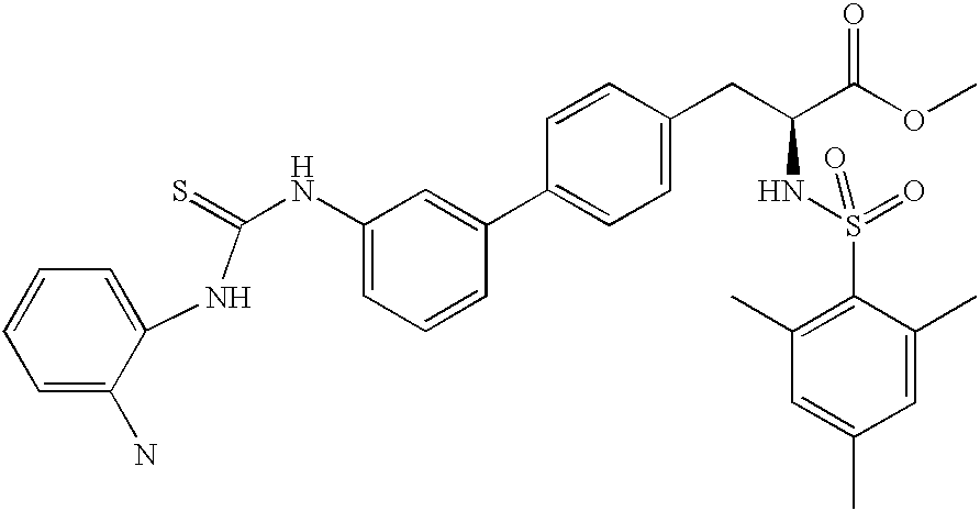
C1=CC=C(N)C(NC(NC2=CC=CC(C3=CC=C(CC(C(OC)=O)NS(=O)(=O)C4=C(C)C=C(C)C=C4C)C=C3)=C2)=S)=C1
